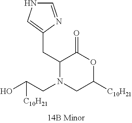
C1(CC2=CNC=N2)N(CC(O)[C10H21])CC([C10H21])OC1=O
